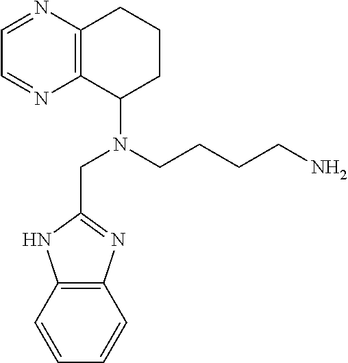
C(N(CCCCN)C1CCCC2=C1N=CC=N2)C1=NC2=C(N1)C=CC=C2
